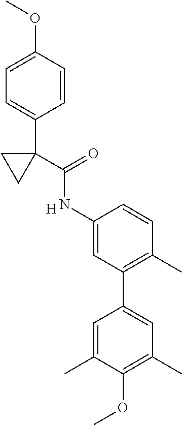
C1=CC(OC)=CC=C1C1(C(=O)NC2=CC(C3=CC(C)=C(OC)C(C)=C3)=C(C)C=C2)CC1.[H]
